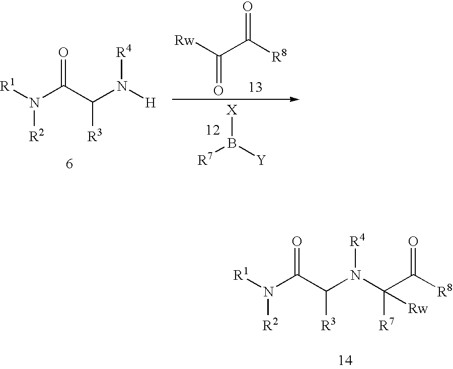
[R1]N(C(C(N([H])[R4])[R3])=O)[R2].[Rw]C(C([R8])=O)=O.[R7]B([Y])[X].[R1]N(C(C(N(C(C([R8])=O)([R7])[Rw])[R4])[R3])=O)[R2]
